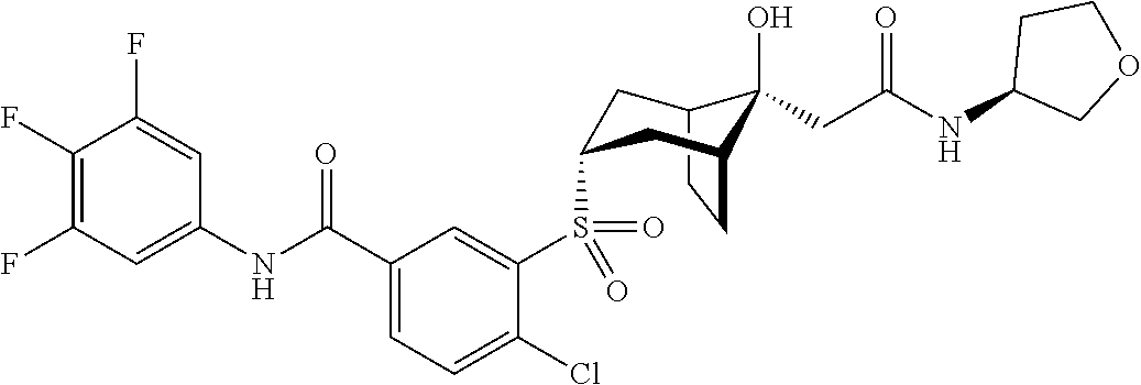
C12CCC(CC(S(C3=CC(C(NC4=CC(F)=C(F)C(F)=C4)=O)=CC=C3Cl)(=O)=O)C1)C2(O)CC(NC1COCC1)=O
